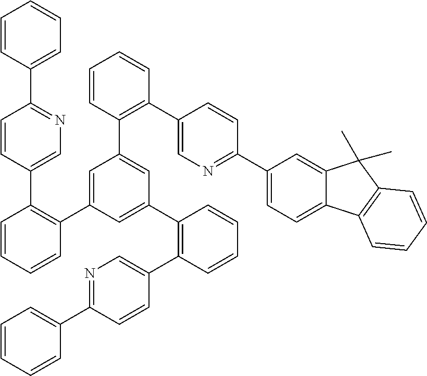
C1=CC(C2=NC=C(C3=C(C4=CC(C5=C(C6=CN=C(C7=CC=C8C(=C7)C(C)(C)C7=C8C=CC=C7)C=C6)C=CC=C5)=CC(C5=C(C6=CN=C(C7=CC=CC=C7)C=C6)C=CC=C5)=C4)C=CC=C3)C=C2)=CC=C1
